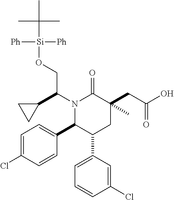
C1=C(Cl)C=CC(C2C(C3=CC=CC(Cl)=C3)CC(CC(O)=O)(C)C(=O)N2C(CO[Si]([Ph])([Ph])C(C)(C)C)C2CC2)=C1
